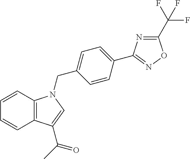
C12=C(C(C(=O)C)=CN1CC1=CC=C(C3=NOC(C(F)(F)F)=N3)C=C1)C=CC=C2
